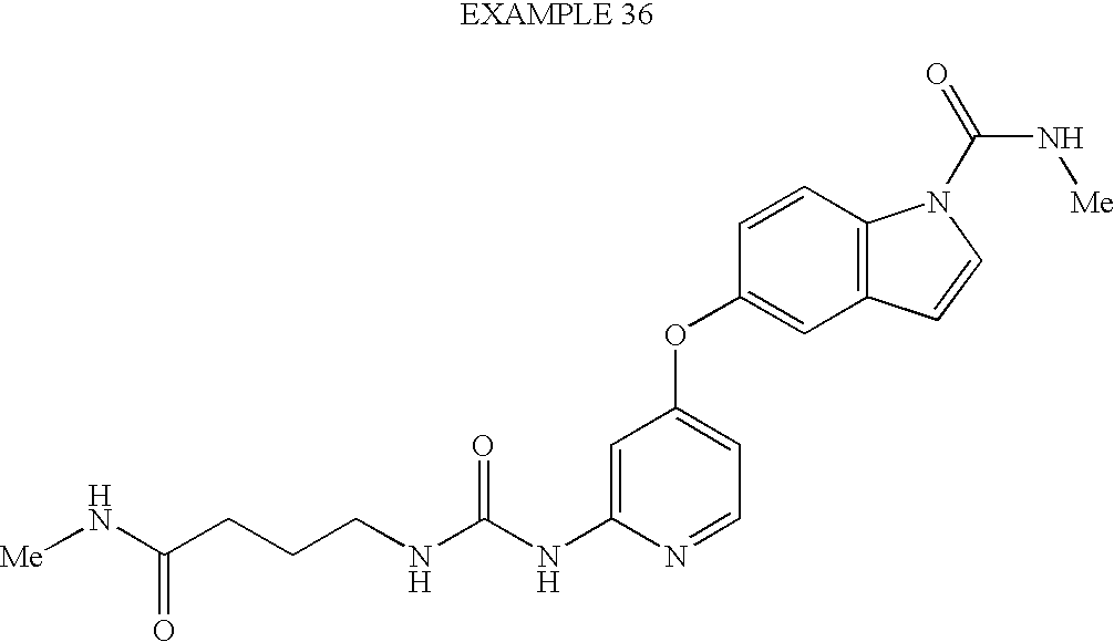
N(C(NC1=CC(OC2=CC3=C(C=C2)N(C(=O)N[Me])C=C3)=CC=N1)=O)CCCC(N[Me])=O
